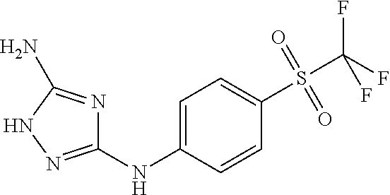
N(C1=CC=C(S(C(F)(F)F)(=O)=O)C=C1)C1=NNC(N)=N1
